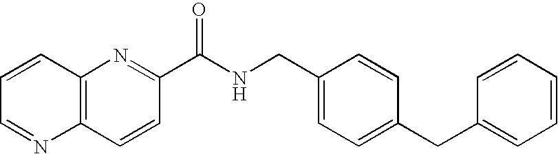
C12=C(N=C(C(NCC3=CC=C(CC4=CC=CC=C4)C=C3)=O)C=C1)C=CC=N2
